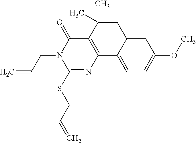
C12=CC=C(OC)C=C1CC(C)(C)C1=C2N=C(SCC=C)N(CC=C)C1=O
